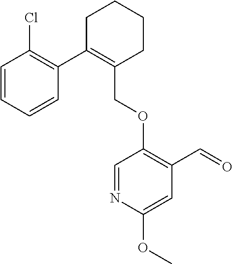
C1C(C2=C(Cl)C=CC=C2)=C(COC2=C(C=O)C=C(OC)N=C2)CCC1
